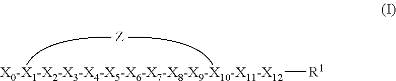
[X0-X1-X2-X3-X4-X5-X6-X7-X8-X9-X10-X11-X12][R1]
